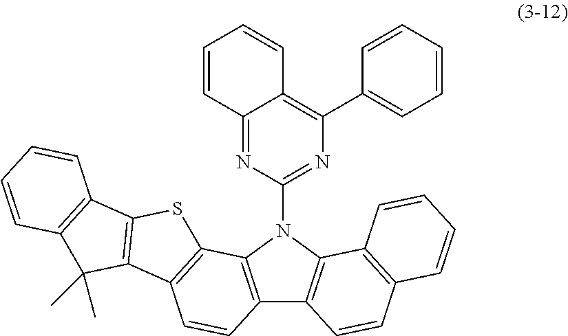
C12=C(N(C3=NC(C4=CC=CC=C4)=C4C(=N3)C=CC=C4)C3=C1C=CC1=C3C=CC=C1)C1=C(C=C2)C2=C(S1)C1=C(C2(C)C)C=CC=C1
